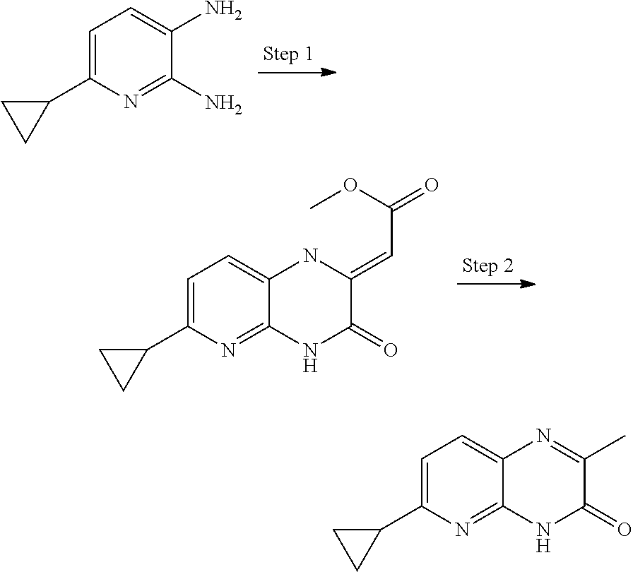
C1=C(C2CC2)N=C(N)C(N)=C1.C1=C(C2CC2)N=C2C(=C1)NC(=CC(=O)OC)C(=O)N2.C1=C(C2CC2)N=C2C(=C1)N=C(C)C(=O)N2
